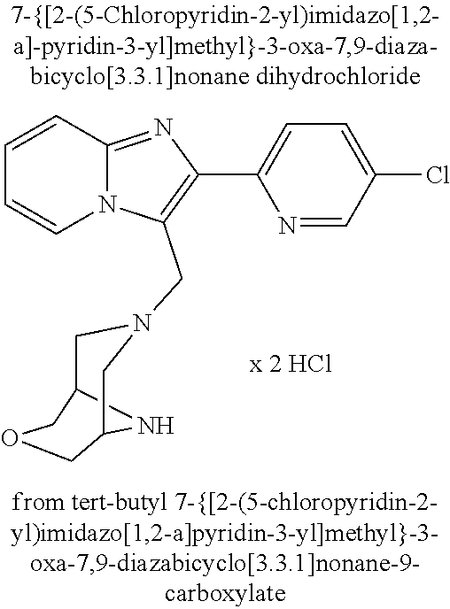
C1=CC2=NC(C3=CC=C(Cl)C=N3)=C(CN3CC4NC(C3)COC4)N2C=C1
